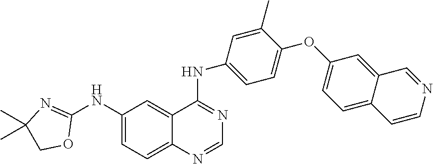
C1(NC2=NC(C)(C)CO2)=CC=C2C(=C1)C(NC1=CC=C(OC3=CC=C4C(=C3)C=NC=C4)C(C)=C1)=NC=N2
